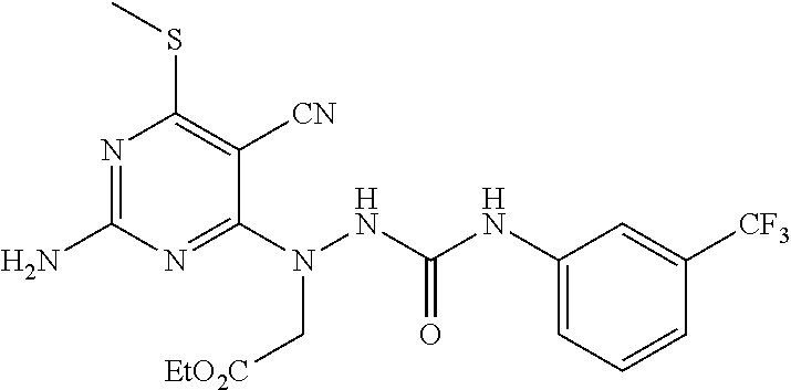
N1=C(N)N=C(N(NC(NC2=CC=CC([CF3])=C2)=O)C[EtO2C])C([CN])=C1SC
